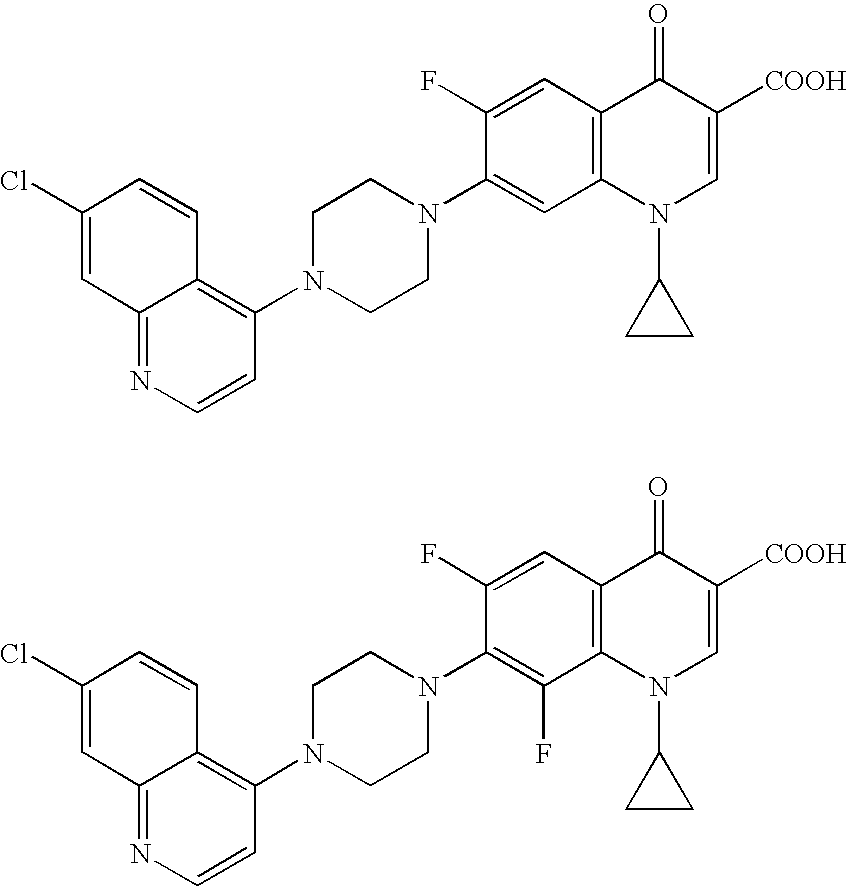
C12=NC=CC(N3CCN(C4=CC5=C(C=C4F)C(=O)C([COOH])=CN5C4CC4)CC3)=C1C=CC(Cl)=C2.C12=NC=CC(N3CCN(C4=C(F)C5=C(C=C4F)C(=O)C([COOH])=CN5C4CC4)CC3)=C1C=CC(Cl)=C2
